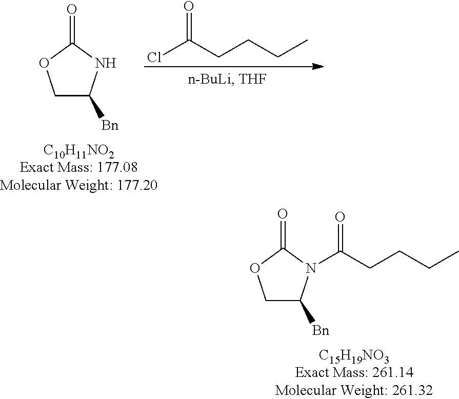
O=C(Cl)CCCC.O=C1OCC([Bn])N1.O=C1OCC([Bn])N1C(=O)CCCC
